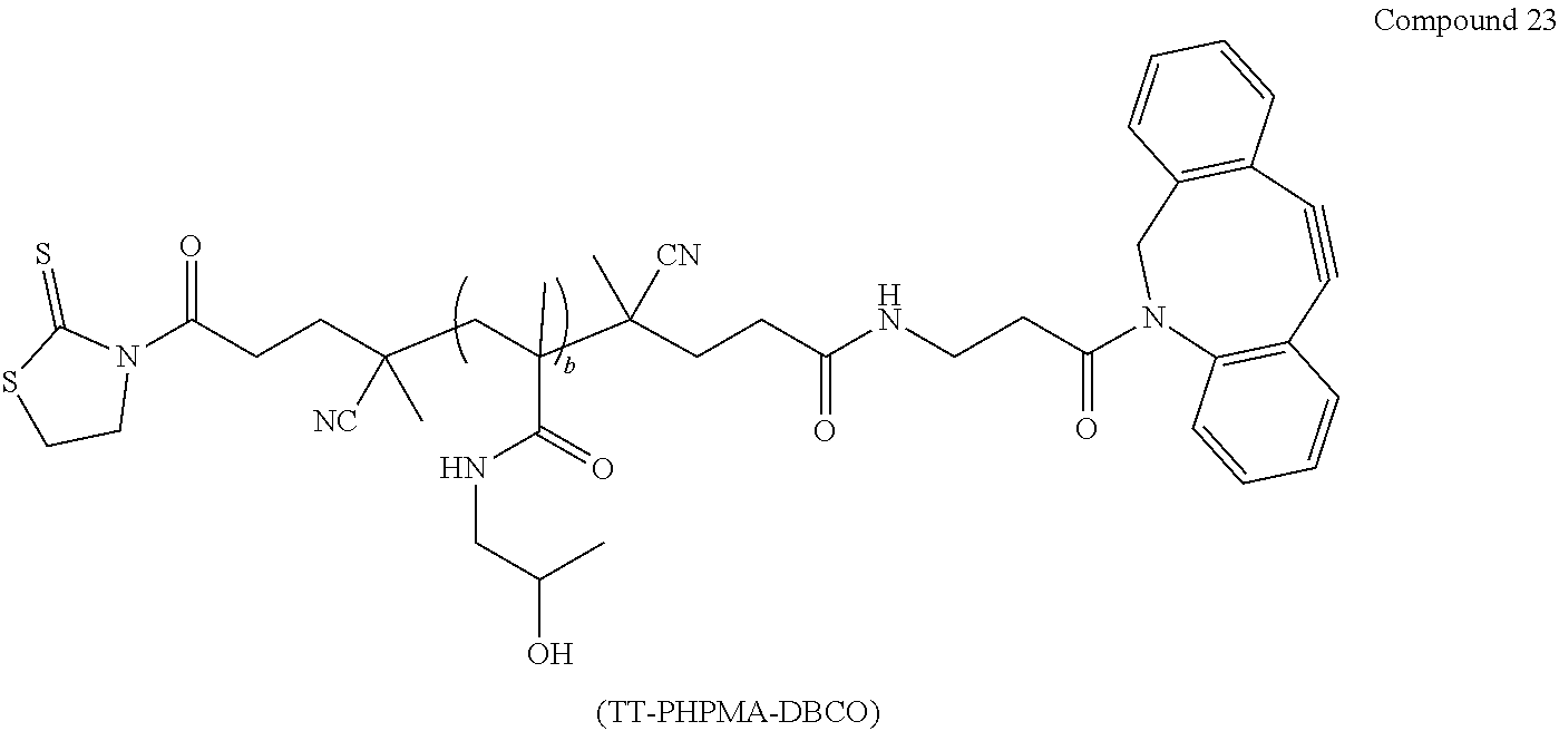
N1(C(CCC(CC(C(CCC(NCCC(N2C3=C(C#CC4=C(C2)C=CC=C4)C=CC=C3)=O)=O)(C)[CN])(C)C(=O)NCC(C)O)(C)[NC])=O)C(=S)SCC1
